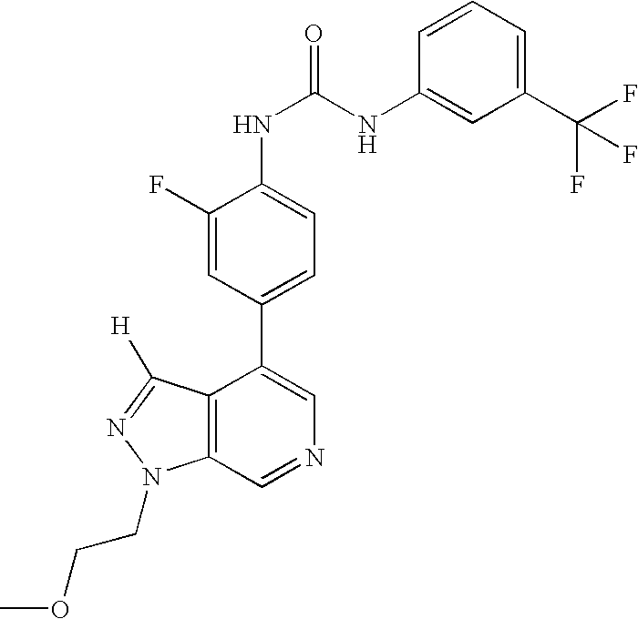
C12=C(C=NC=C1C1=CC=C(NC(=O)NC3=CC(C(F)(F)F)=CC=C3)C(F)=C1)N(CCOC)N=C2[H]
